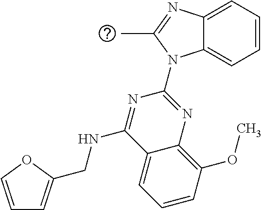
C12=CC=CC=C1N(C1=NC3=C(OC)C=CC=C3C(NCC3=CC=CO3)=N1)C(C)=N2
